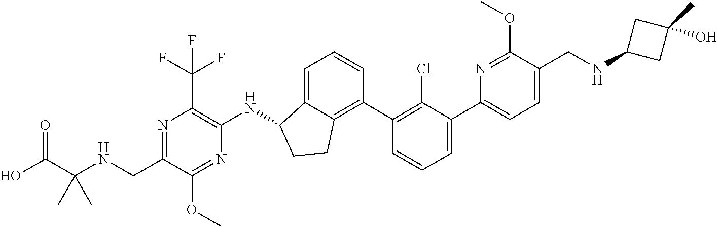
N1=C(CNC(C(O)=O)(C)C)C(OC)=NC(NC2C3=CC=CC(C4=C(Cl)C(C5=CC=C(CNC6CC(C)(O)C6)C(OC)=N5)=CC=C4)=C3CC2)=C1C(F)(F)F
